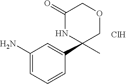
C1(N)=CC=CC(C2(C)COCC(=O)N2)=C1.Cl
